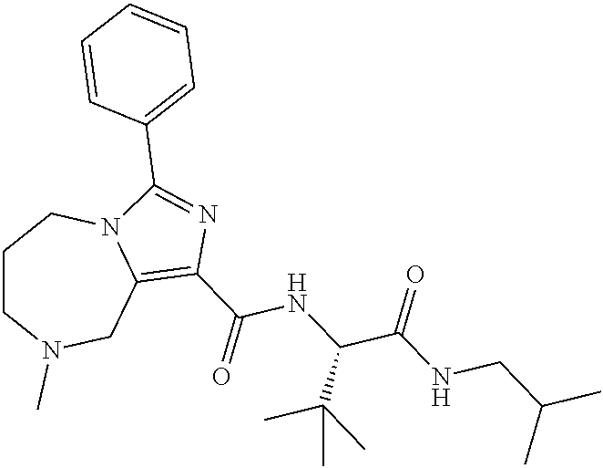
C1CN(C)CC2=C(C(NC(C(=O)NCC(C)C)C(C)(C)C)=O)N=C(C3=CC=CC=C3)N2C1
